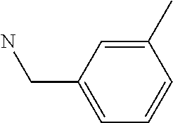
C1(C)=CC(CN)=CC=C1
